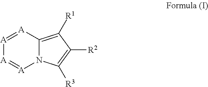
N12C(=C([R1])C([R2])=C1[R3])[A]=[A][A]=[A]2
